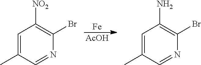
C1=C(C)C=NC(Br)=C1[NO2].C1=C(C)C=NC(Br)=C1N.[Fe].[AcOH]
